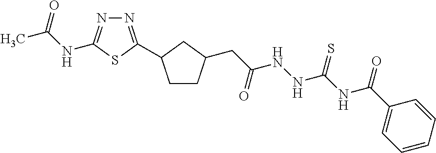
N1=C(C2CCC(CC(NNC(NC(C3=CC=CC=C3)=O)=S)=O)C2)SC(NC(C)=O)=N1
